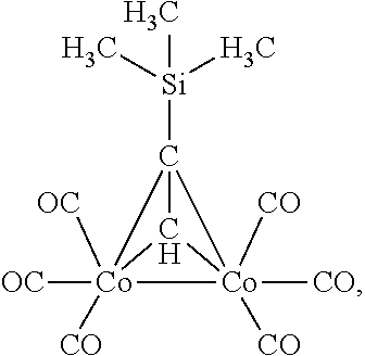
[Si](C12C3[Co]1([OC])([OC])([CO])[Co]23([CO])([CO])[CO])(C)(C)C
